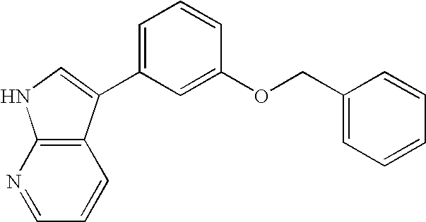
C1(OCC2=CC=CC=C2)=CC(C2=CNC3=C2C=CC=N3)=CC=C1
